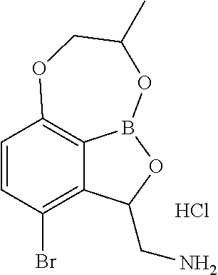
C1=CC(Br)=C2C3=C1OCC(C)OB3OC2CN.Cl
